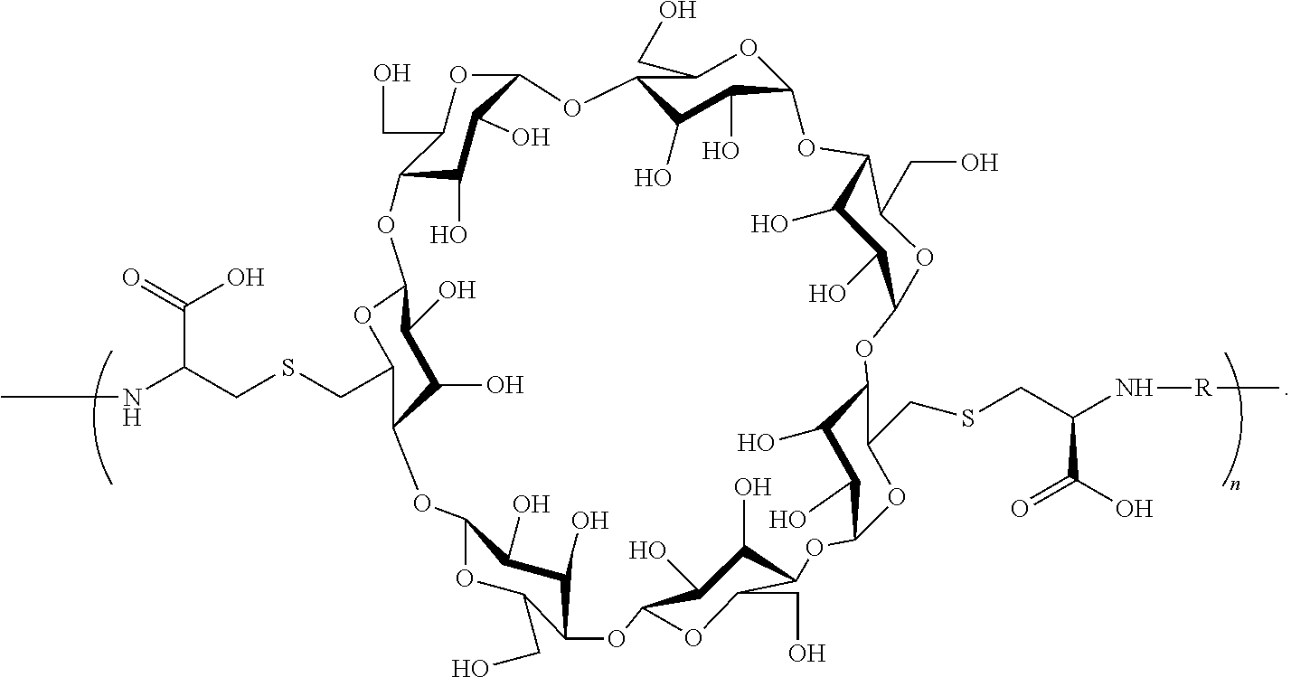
C12C(O)C(O)C(OC1CO)OC1C(O)C(O)C(OC1CO)OC1C(O)C(O)C(OC1CSCC(N[R]C)C(=O)O)OC1C(O)C(O)C(OC1CO)OC1C(O)C(O)C(OC1CO)OC1C(O)C(O)C(OC1CSCC(NC)C(=O)O)OC1C(CO)OC(O2)C(O)C1O
